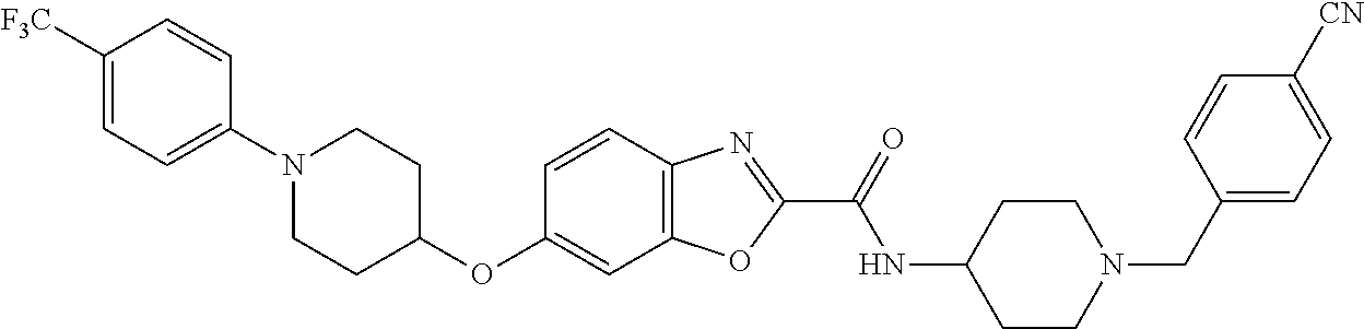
C1([F3C])=CC=C(N2CCC(OC3=CC4=C(C=C3)N=C(C(=O)NC3CCN(CC5=CC=C([CN])C=C5)CC3)O4)CC2)C=C1
